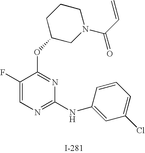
O(C1=NC(NC2=CC(Cl)=CC=C2)=NC=C1F)C1CN(C(C=C)=O)CCC1
